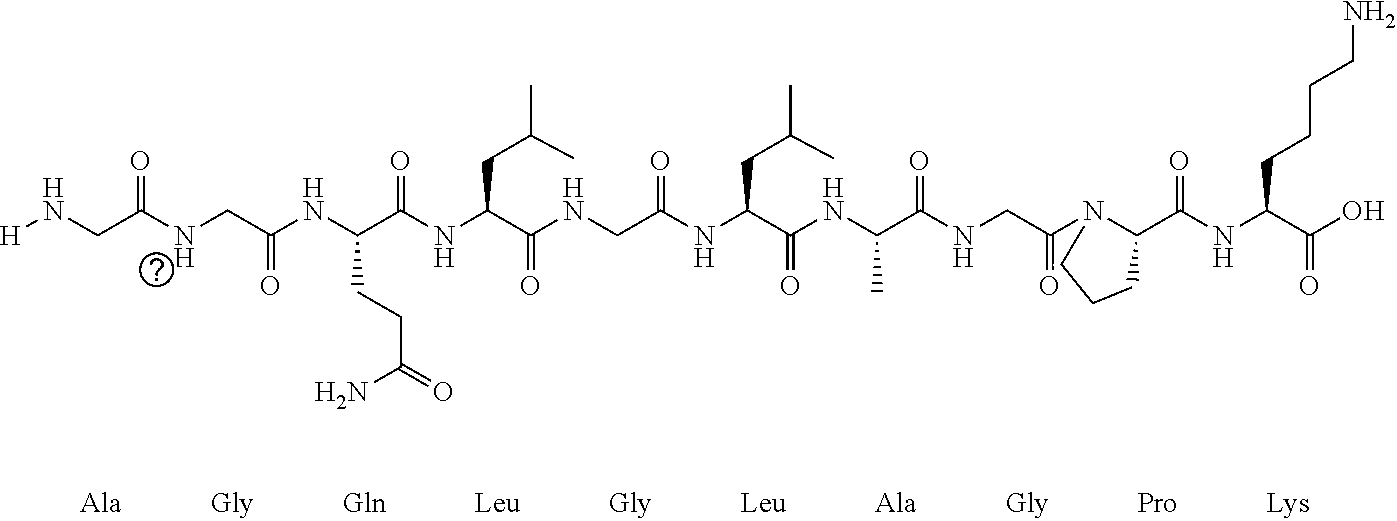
[H]NCC(NCC(NC(C(NC(C(NCC(NC(C(NC(C(=O)NCC(=O)N1C(C(=O)NC(C(O)=O)CCCCN)CCC1)C)=O)CC(C)C)=O)=O)CC(C)C)=O)CCC(=O)N)=O)=O
